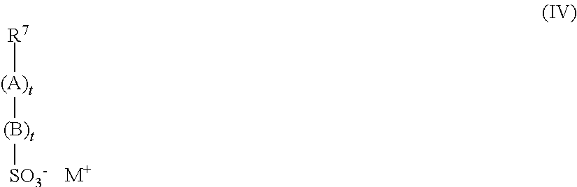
[(A)t]([R7])[(B)t][SO3-].[M+]
